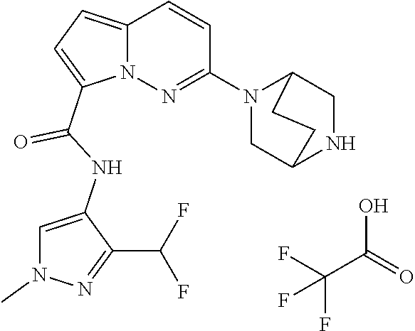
N12C(=CC=C1C(NC1=CN(C)N=C1C(F)F)=O)C=CC(N1CC3NCC1CC3)=N2.FC(F)(C(O)=O)F
